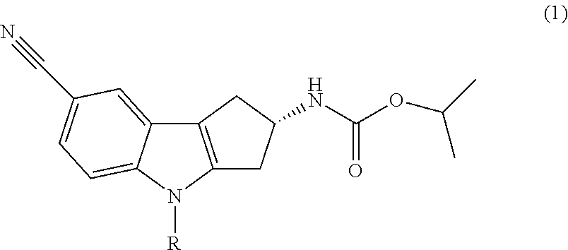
C12=C(N([R])C3=CC=C(C#N)C=C13)CC(NC(OC(C)C)=O)C2
